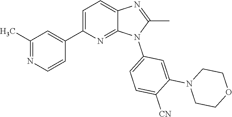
C1(C)=NC2=CC=C(C3=CC(C)=NC=C3)N=C2N1C1=CC=C([CN])C(N2CCOCC2)=C1
